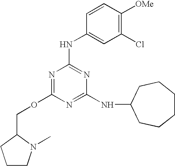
O(C1=NC(NC2=CC(Cl)=C([OMe])C=C2)=NC(NC2CCCCCC2)=N1)CC1N(C)CCC1
